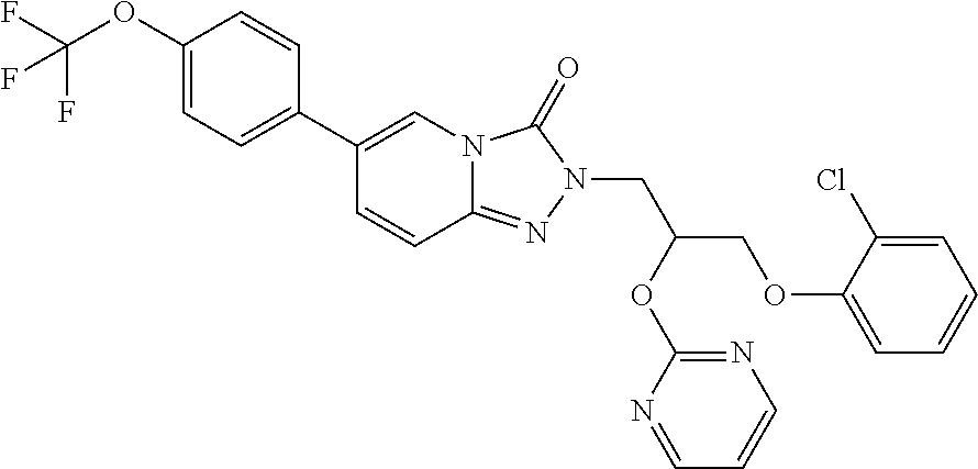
FC(F)(OC1=CC=C(C2=CN3C(=NN(CC(COC4=CC=CC=C4Cl)OC4=NC=CC=N4)C3=O)C=C2)C=C1)F
